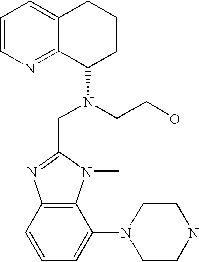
C1=CN=C2C(=C1)CCCC2N(CC1=NC2=C(N1C)C(N1CCNCC1)=CC=C2)CCO
